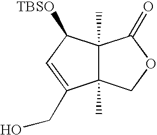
C12(C)C(C)(COC1=O)C(CO)=CC2[TBSO]
